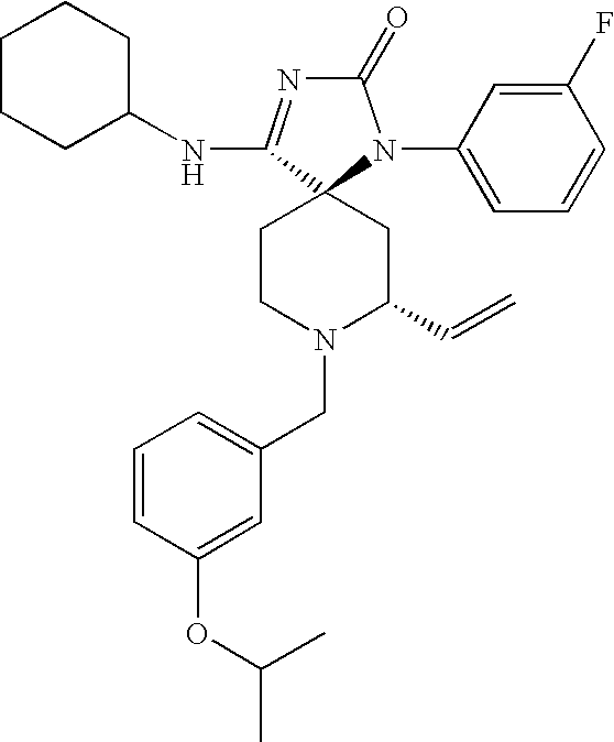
C1=CC(OC(C)C)=CC(CN2C(C=C)CC3(CC2)C(NC2CCCCC2)=NC(=O)N3C2=CC=CC(F)=C2)=C1
